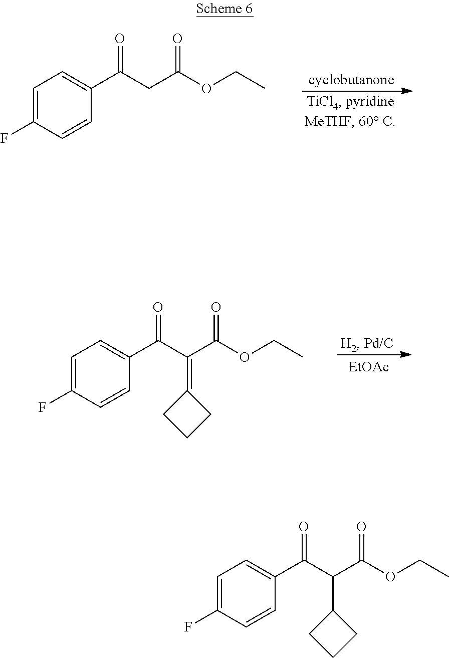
C1=C(F)C=CC(C(CC(OCC)=O)=O)=C1.C1=C(F)C=CC(C(C(C(OCC)=O)=C2CCC2)=O)=C1.[EtOAc].C1=C(F)C=CC(C(C(C(OCC)=O)C2CCC2)=O)=C1
